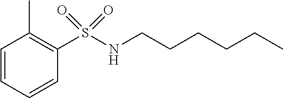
C1=CC=CC(S(NCCCCCC)(=O)=O)=C1C
